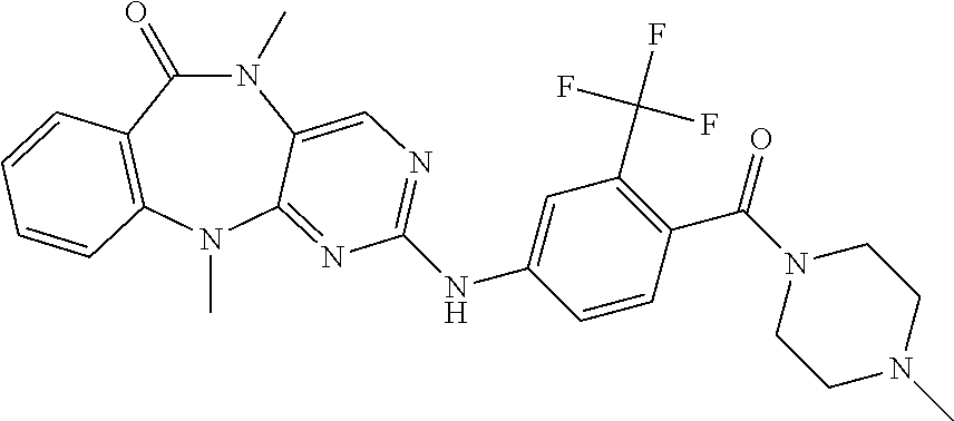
N1(C)C(=O)C2=C(N(C)C3=NC(NC4=CC(C(F)(F)F)=C(C(N5CCN(C)CC5)=O)C=C4)=NC=C13)C=CC=C2
